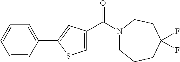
C1=CC(C2=CC(C(N3CCCC(F)(F)CC3)=O)=CS2)=CC=C1
